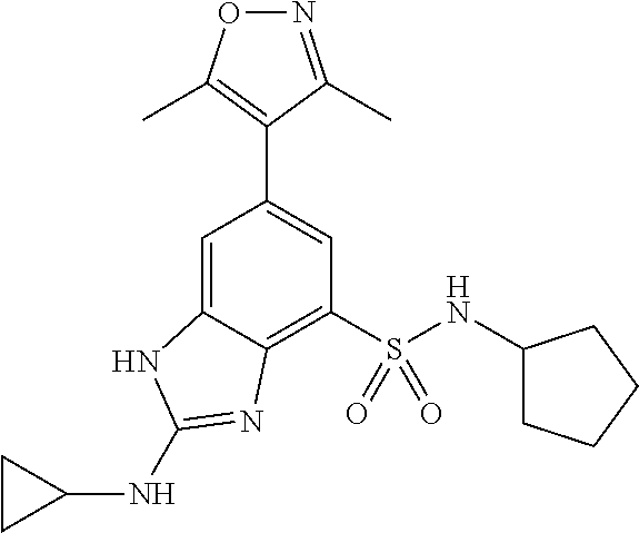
O1N=C(C)C(C2=CC(S(NC3CCCC3)(=O)=O)=C3C(=C2)NC(NC2CC2)=N3)=C1C
